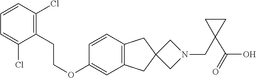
C1(OCCC2=C(Cl)C=CC=C2Cl)=CC2=C(C=C1)CC1(C2)CN(CC2(C(O)=O)CC2)C1
